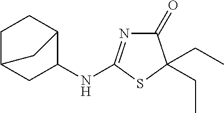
C1(=O)N=C(NC2CC3CCC2C3)SC1(CC)CC
